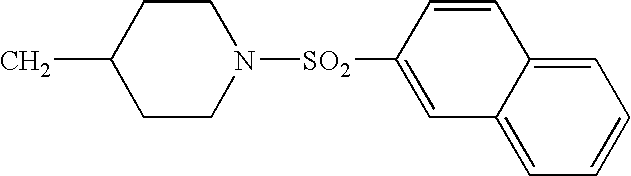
CC1CCN([SO2]C2=CC3=CC=CC=C3C=C2)CC1
